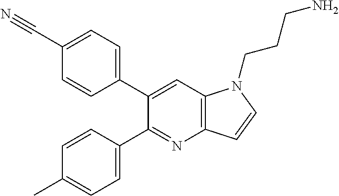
C1(C#N)=CC=C(C2=CC3=C(N=C2C2=CC=C(C)C=C2)C=CN3CCCN)C=C1
